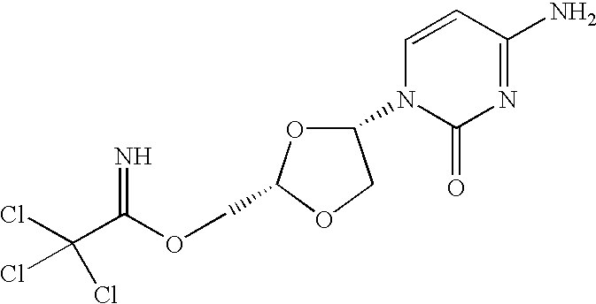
C1=CC(N)=NC(=O)N1C1OC(COC(=N)C(Cl)(Cl)Cl)OC1
